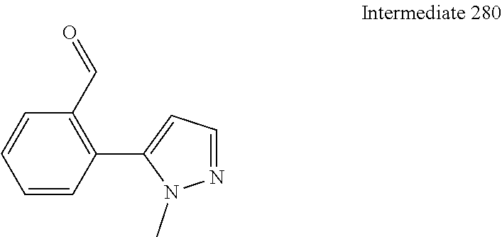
C1=CC(C2=CC=NN2C)=C(C=O)C=C1
